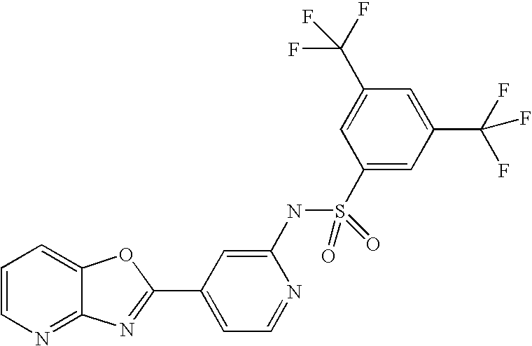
C12=NC=CC=C1OC(C1=CC=NC(NS(C3=CC(C(F)(F)F)=CC(C(F)(F)F)=C3)(=O)=O)=C1)=N2
